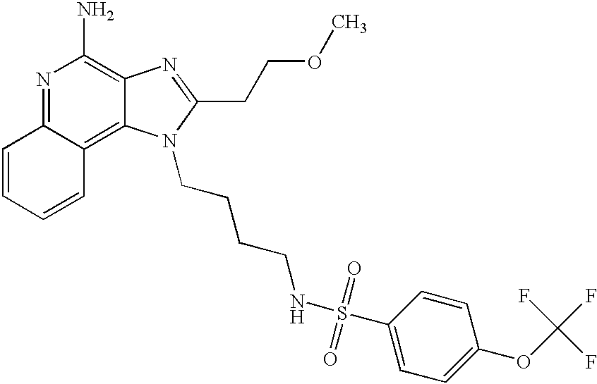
N1=C2C(=C3C(=C1N)N=C(CCOC)N3CCCCNS(=O)(=O)C1=CC=C(OC(F)(F)F)C=C1)C=CC=C2
